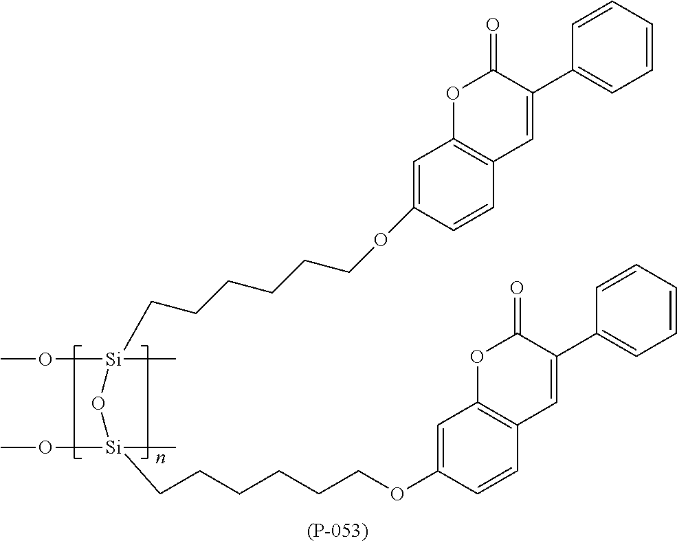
C1=C(OCCCCCC[Si](O[Si](CCCCCCOC2=CC3=C(C=C2)C=C(C2=CC=CC=C2)C(=O)O3)(OC)C)(OC)C)C=CC2=C1OC(=O)C(C1=CC=CC=C1)=C2
